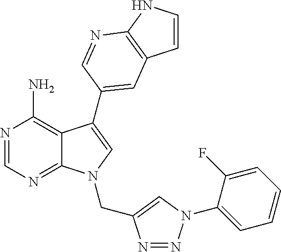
N1=CN=C2C(=C1N)C(C1=CC3=C(NC=C3)N=C1)=CN2CC1=CN(C2=CC=CC=C2F)N=N1
